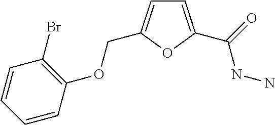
C1=C(C(=O)NN)OC(COC2=C(Br)C=CC=C2)=C1
